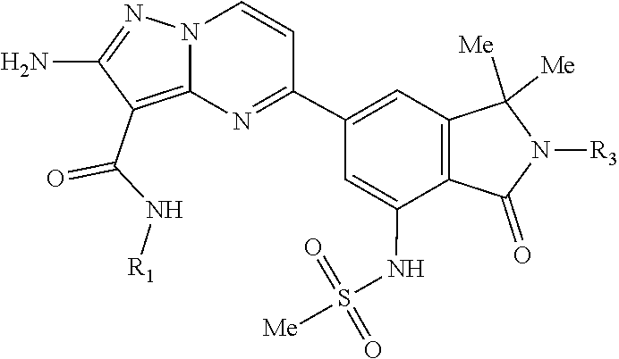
C1(N)=NN2C(=C1C(N[R1])=O)N=C(C1=CC3=C(C(=O)N([R3])C3([Me])[Me])C(NS(=O)(=O)[Me])=C1)C=C2
